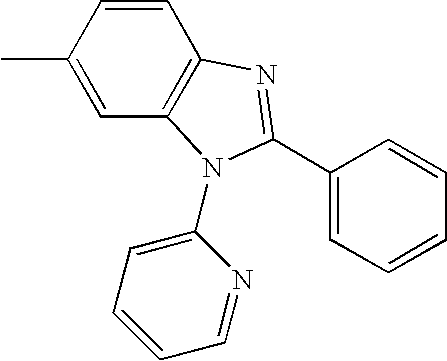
C1=C(C)C=CC2=C1N(C1=CC=CC=N1)C(C1=CC=CC=C1)=N2
